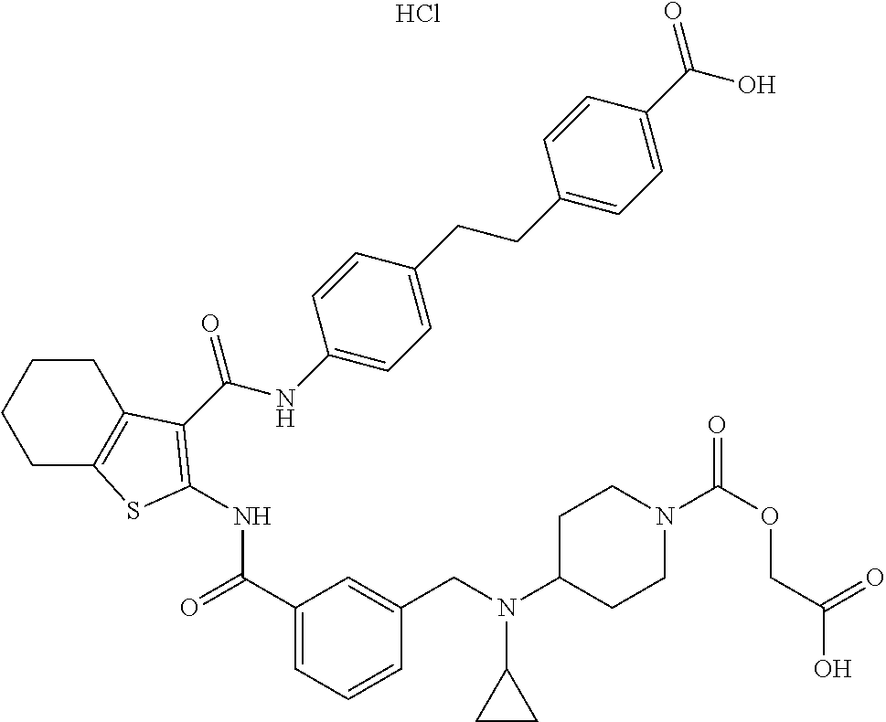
C1CC2=C(CC1)SC(NC(=O)C1=CC=CC(CN(C3CCN(C(=O)OCC(=O)O)CC3)C3CC3)=C1)=C2C(NC1=CC=C(CCC2=CC=C(C(=O)O)C=C2)C=C1)=O.Cl
